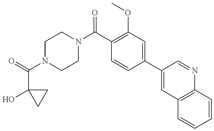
C(N1CCN(C(=O)C2=C(OC)C=C(C3=CC4=C(N=C3)C=CC=C4)C=C2)CC1)(C1(O)CC1)=O
